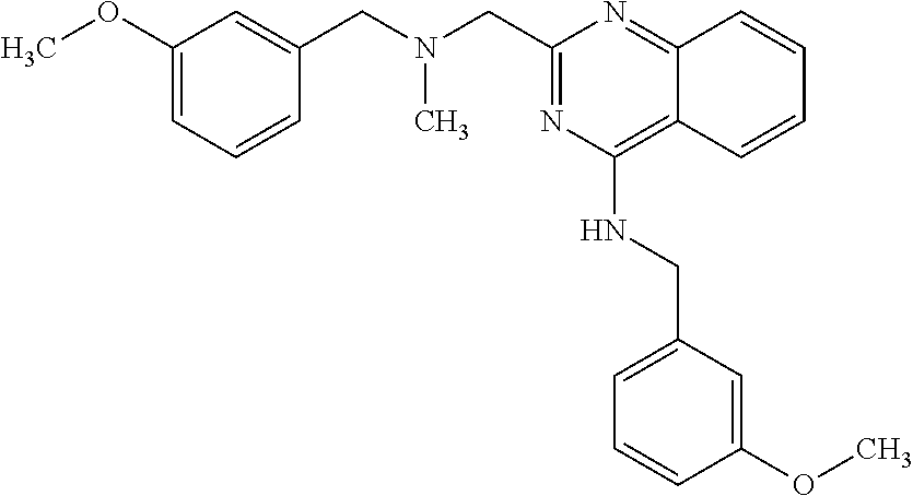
C1(OC)=CC=CC(CN(CC2=NC(NCC3=CC=CC(OC)=C3)=C3C(=N2)C=CC=C3)C)=C1
